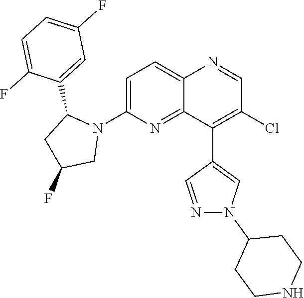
C1=C(N2C(C3=CC(F)=CC=C3F)CC(F)C2)N=C2C(=C1)N=CC(Cl)=C2C1=CN(C2CCNCC2)N=C1
